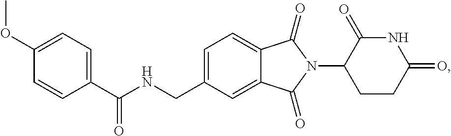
C1=C(CNC(C2=CC=C(OC)C=C2)=O)C=C2C(=C1)C(=O)N(C1CCC(=O)NC1=O)C2=O
